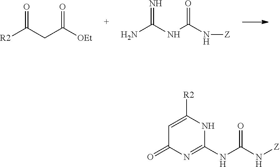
[R2]C(CC([OEt])=O)=O.NC(NC(N[Z])=O)=N.C1=C([R2])NC(NC(N[Z])=O)=NC1=O
